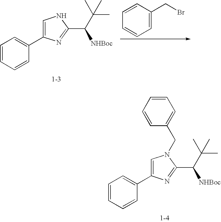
C1=CC=CC(C2=CNC(C(C(C)(C)C)[NHBoc])=N2)=C1.C1=C(CBr)C=CC=C1.C1=CC=CC(C2=CN(CC3=CC=CC=C3)C(C(C(C)(C)C)[NHBoc])=N2)=C1
